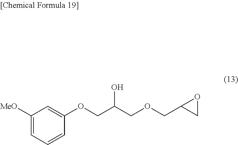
C1([MeO])=CC=CC(OCC(COCC2CO2)O)=C1
